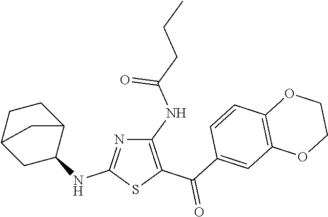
C1(NC(CCC)=O)=C(C(C2=CC3=C(C=C2)OCCO3)=O)SC(NC2CC3CCC2C3)=N1
